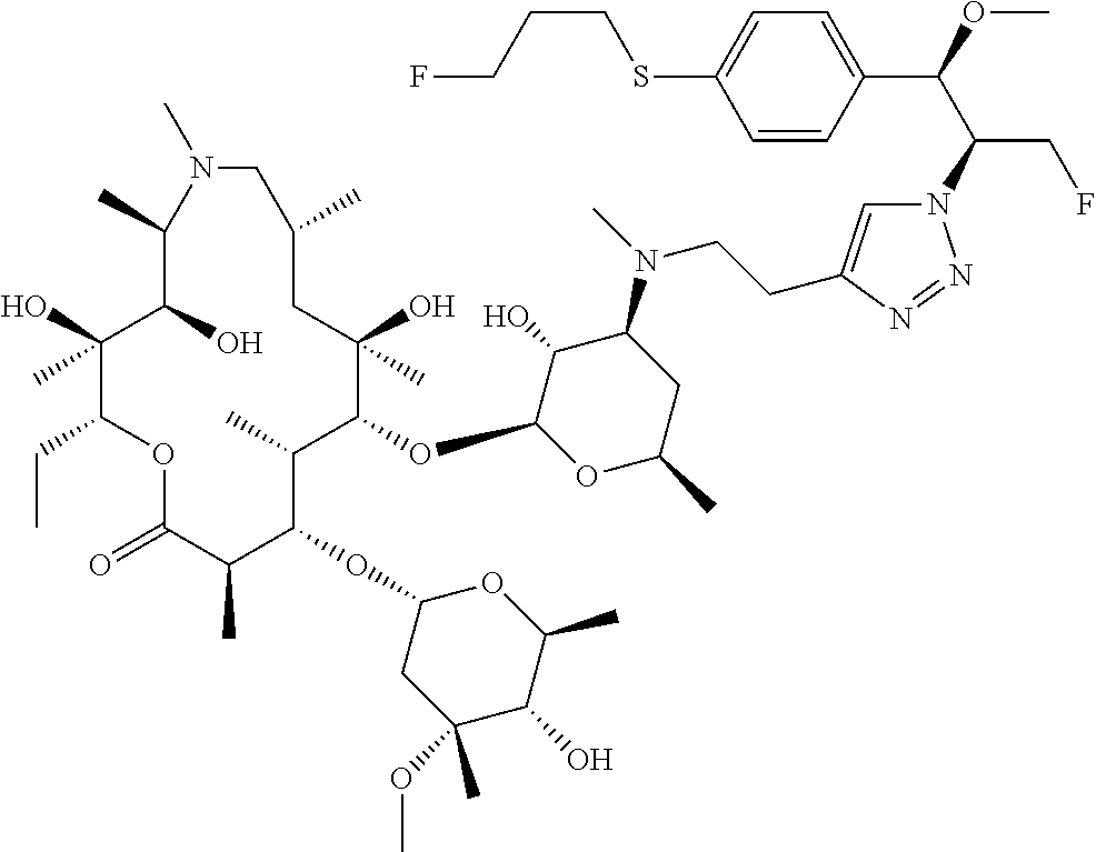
C1(O)(C)C(CC)OC(=O)C(C)C(OC2CC(OC)(C)C(O)C(C)O2)C(C)C(OC2OC(C)CC(N(C)CCC3=CN(C(C(OC)C4=CC=C(SCCCF)C=C4)CF)N=N3)C2O)C(O)(C)CC(C)CN(C)C(C)C1O
